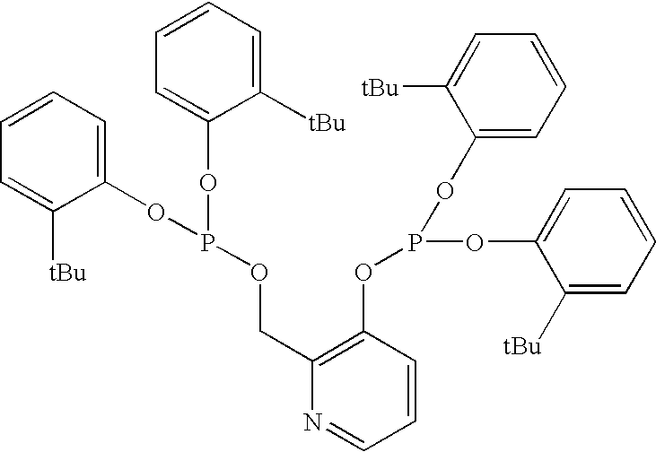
C1=CC=C(OP(OC2=CC=CC=C2[tBu])OCC2=C(OP(OC3=CC=CC=C3[tBu])OC3=CC=CC=C3[tBu])C=CC=N2)C([tBu])=C1
